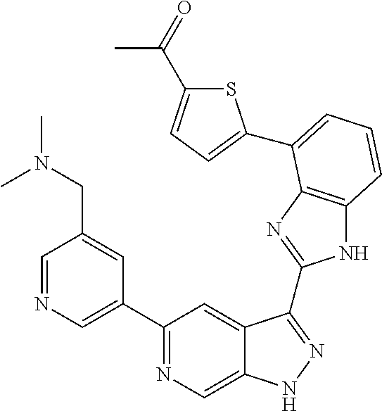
C1=NC=C(C2=NC=C3C(=C2)C(C2=NC4=C(N2)C=CC=C4C2=CC=C(C(=O)C)S2)=NN3)C=C1CN(C)C
